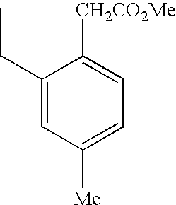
C1(CC)=CC([Me])=CC=C1[CH2CO2Me]
